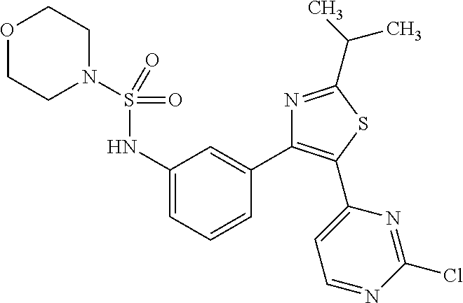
C1(NS(=O)(=O)N2CCOCC2)=CC=CC(C2=C(C3=CC=NC(Cl)=N3)SC(C(C)C)=N2)=C1
